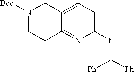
[Ph]C([Ph])=NC1=CC=C2C(=N1)CCN([Boc])C2
